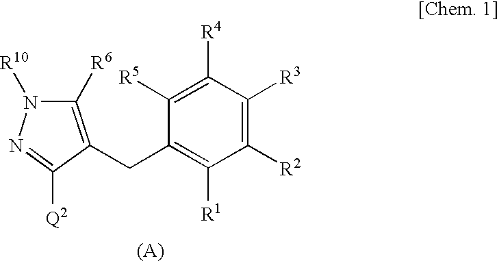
C1([R2])=C([R3])C([R4])=C([R5])C(CC2=C([R6])N([R10])N=C2[Q2])=C1[R1]
